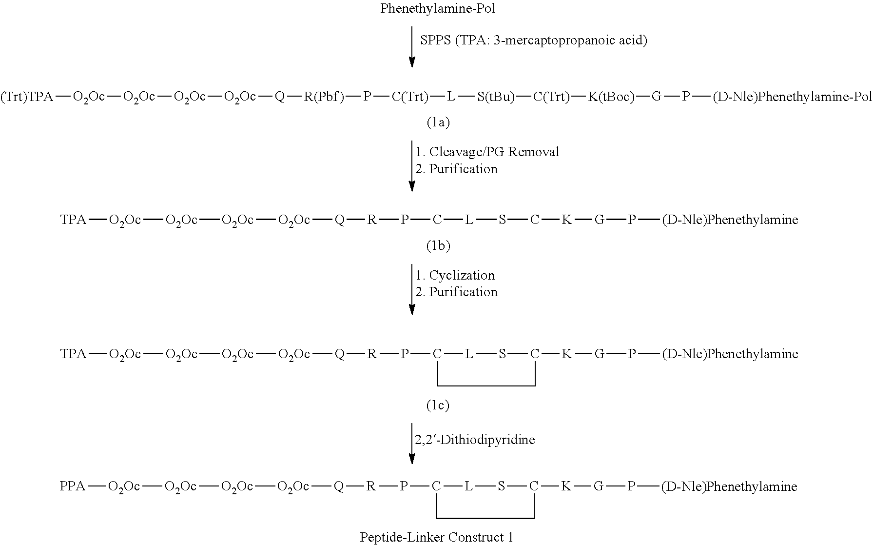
[(Trt)TPA][O2Oc][O2Oc][O2Oc][O2Oc][Q][R(Pbf)]P[C(Trt)][L][S(tBu)][C(Trt)][K(tBoc)][G]P[(D-Nle)Phenethylamine-Pol].[TPA][O2Oc][O2Oc][O2Oc][O2Oc][Q][R]PC[L]SC[K][G]P[(D-Nle)Phenethylamine].[TPA][O2Oc][O2Oc][O2Oc][O2Oc][Q][R]PC1[L]SC([K][G]P[(D-Nle)Phenethylamine])CC1.[PPA][O2Oc][O2Oc][O2Oc][O2Oc][Q][R]PC1[L]SC([K][G]P[(D-Nle)Phenethylamine])CC1
